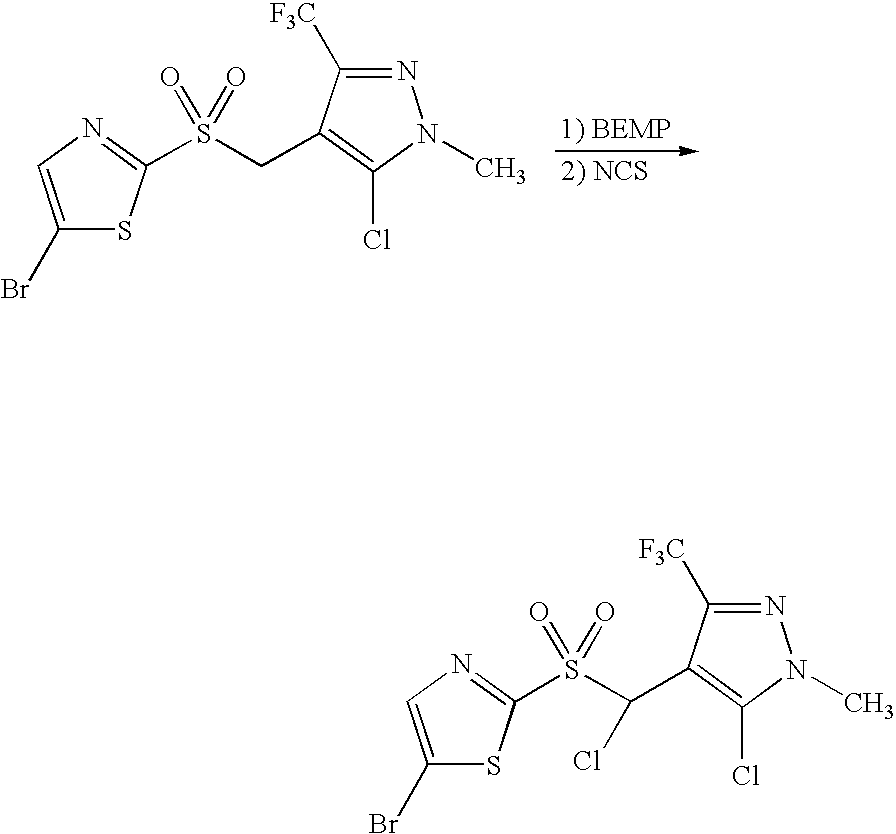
C1(Br)=CN=C(S(CC2=C(Cl)N(C)N=C2[F3C])(=O)=O)S1.C1(Br)=CN=C(S(C(C2=C(Cl)N(C)N=C2[F3C])Cl)(=O)=O)S1
